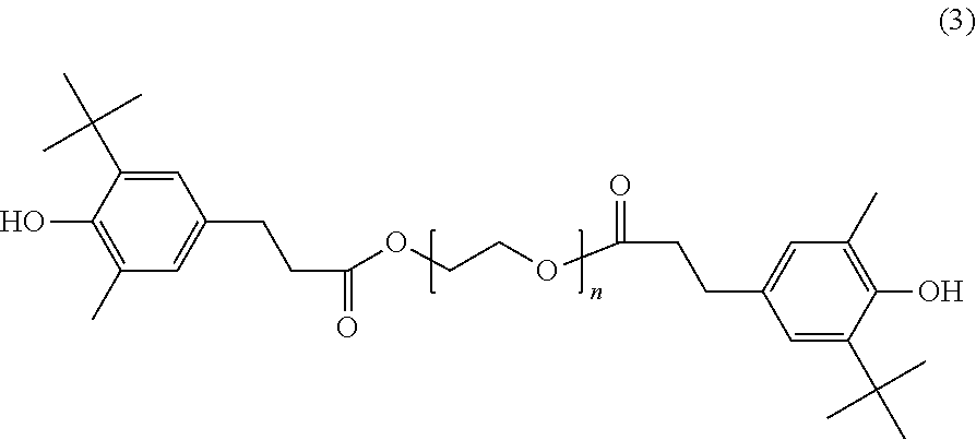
C1=C(C(C)(C)C)C(O)=C(C)C=C1CCC(OCCOC(=O)CCC1=CC(C)=C(O)C(C(C)(C)C)=C1)=O
